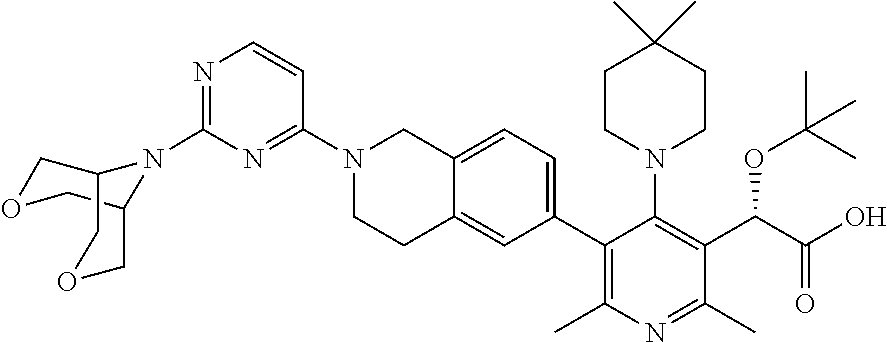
N1=C(N2C3COCC2COC3)N=C(N2CCC3=CC(C4=C(C)N=C(C)C(C(C(O)=O)OC(C)(C)C)=C4N4CCC(C)(C)CC4)=CC=C3C2)C=C1
